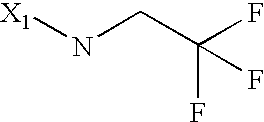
[X1]NCC(F)(F)F
